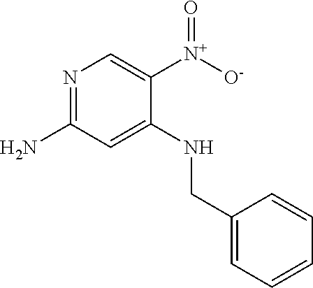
N1=C(N)C=C(NCC2=CC=CC=C2)C([N+]([O-])=O)=C1
